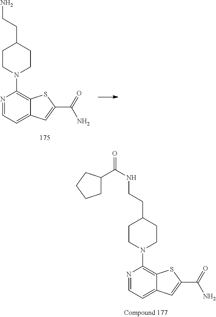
C1CN(C2=C3C(=CC=N2)C=C(C(=O)N)S3)CCC1CCN.C1CN(C2=C3C(=CC=N2)C=C(C(=O)N)S3)CCC1CCNC(C1CCCC1)=O
